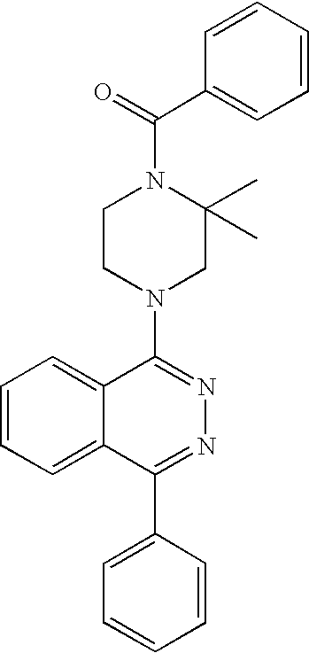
C(N1CCN(C2=NN=C(C3=CC=CC=C3)C3=CC=CC=C23)CC1(C)C)(C1=CC=CC=C1)=O
